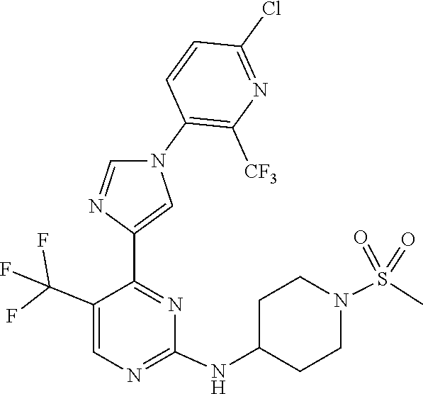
C1(NC2CCN(S(=O)(=O)C)CC2)=NC=C(C(F)(F)F)C(C2=CN(C3=C([CF3])N=C(Cl)C=C3)C=N2)=N1
